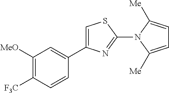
C1([MeO])=C([F3C])C=CC(C2=CSC(N3C([Me])=CC=C3[Me])=N2)=C1
